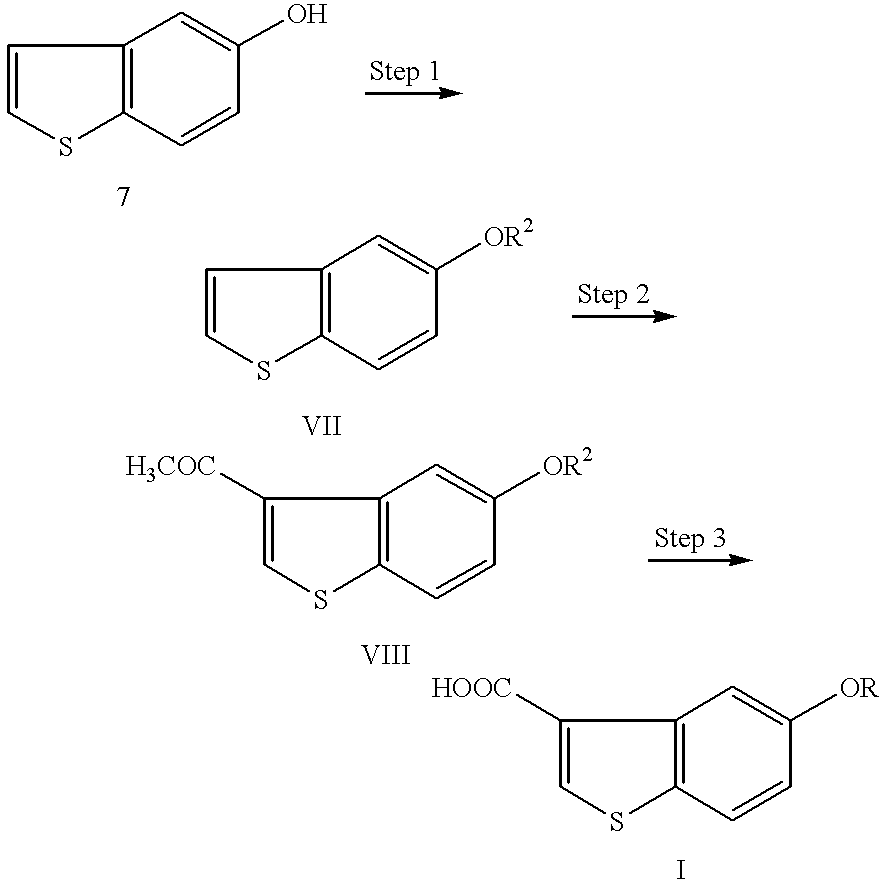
C1=CSC2=C1C=C(O)C=C2.C1=CSC2=C1C=C([OR2])C=C2.C1([H3COC])=CSC2=C1C=C([OR2])C=C2.C1([HOOC])=CSC2=C1C=C([OR])C=C2
